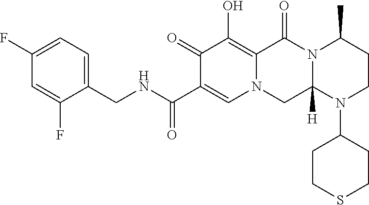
C1(CNC(C2=CN3C(=C(O)C2=O)C(=O)N2C([H])(C3)N(C3CCSCC3)CCC2C)=O)=CC=C(F)C=C1F
